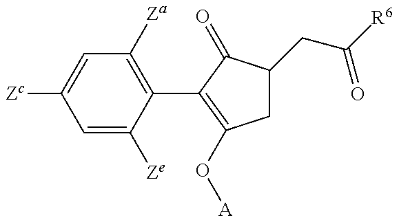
C1=C([Ze])C(C2=C(O[A])CC(CC(=O)[R6])C2=O)=C([Za])C=C1[Zc]
